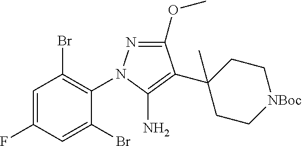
C1(OC)=NN(C2=C(Br)C=C(F)C=C2Br)C(N)=C1C1(C)CC[NBoc]CC1
